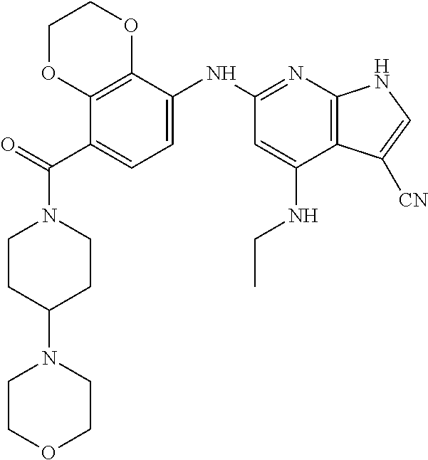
C1CC(N2CCOCC2)CCN1C(C1=CC=C(NC2=NC3=C(C(NCC)=C2)C([CN])=CN3)C2=C1OCCO2)=O
